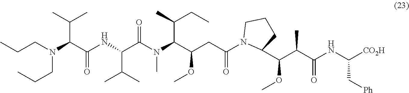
COC(C(C(=O)NC(C[Ph])[CO2H])C)C1N(C(CC(OC)C(N(C)C(C(NC(C(N(CCC)CCC)C(C)C)=O)C(C)C)=O)C(C)CC)=O)CCC1
